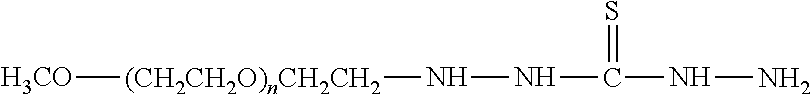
[(CH2CH2O)nCH2CH2](NNC(NN)=S)[H3CO]
